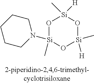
O1[Si](C)(N2CCCCC2)O[Si]([H])(C)O[Si]1(C)[H]
